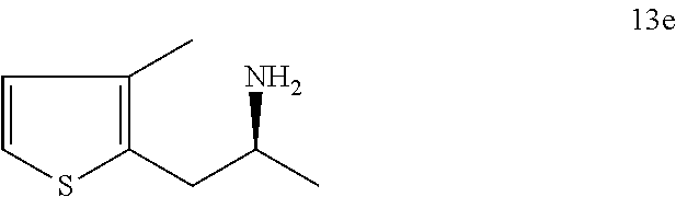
C1=CSC(CC(C)N)=C1C
